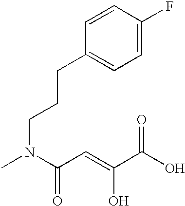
CN(C(C=C(C(O)=O)O)=O)CCCC1=CC=C(F)C=C1
